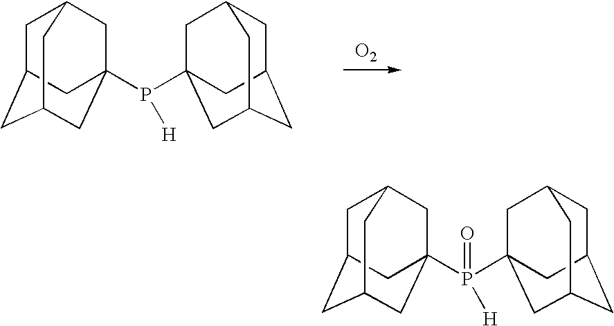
[O2].C1C2CC3CC(P([H])C45CC6CC(CC(C4)C6)C5)(CC1C3)C2.C1C2CC3CC(P([H])(=O)C45CC6CC(CC(C4)C6)C5)(CC1C3)C2
